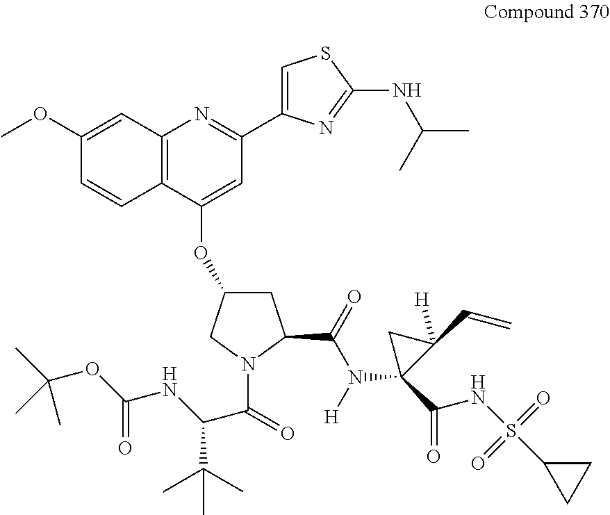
C12=C(C(OC3CC(C(=O)N([H])C4(C(=O)NS(=O)(=O)C5CC5)C(C=C)([H])C4)N(C(=O)C(NC(OC(C)(C)C)=O)C(C)(C)C)C3)=CC(C3=CSC(NC(C)C)=N3)=N1)C=CC(OC)=C2
